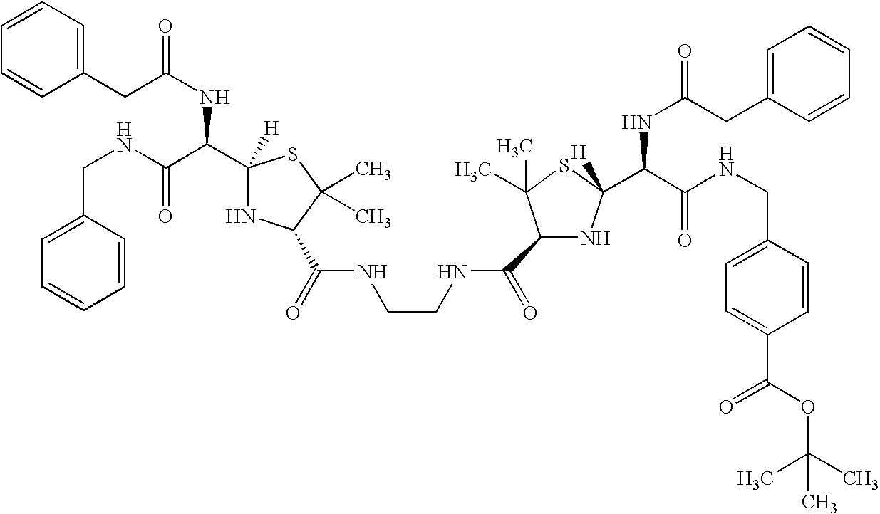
C1(CC(NC(C2([H])NC(C(=O)NCCNC(=O)C3NC(C(C(NCC4=CC=C(C(OC(C)(C)C)=O)C=C4)=O)NC(CC4=CC=CC=C4)=O)([H])SC3(C)C)C(C)(C)S2)C(NCC2=CC=CC=C2)=O)=O)=CC=CC=C1
